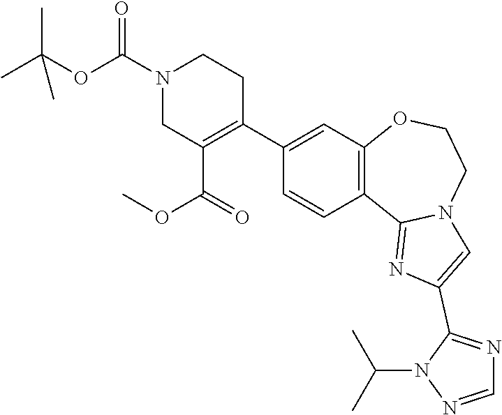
N1(C(OC(C)(C)C)=O)CC(C(=O)OC)=C(C2=CC3=C(C=C2)C2=NC(C4=NC=NN4C(C)C)=CN2CCO3)CC1
